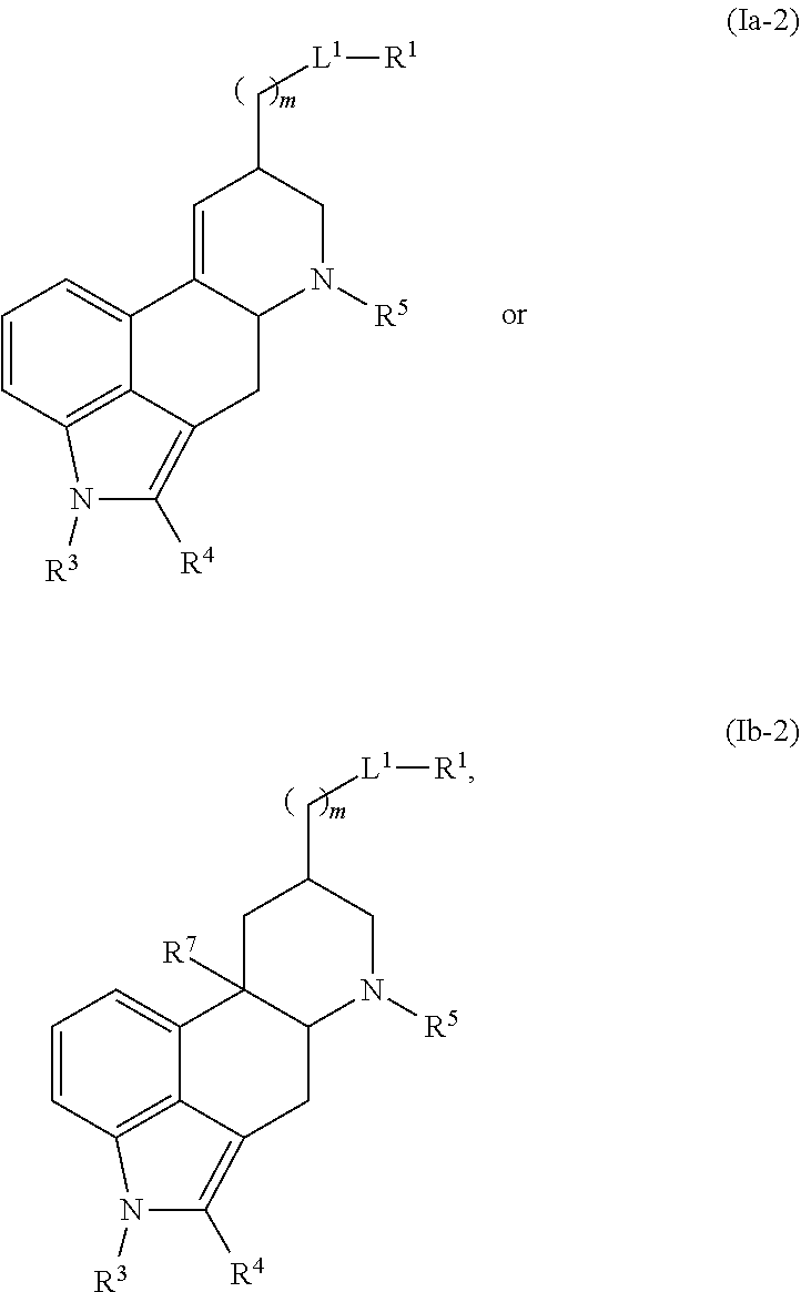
C12=C3C(=CC=C1)C1([R7])C(CC3=C([R4])N2[R3])N([R5])CC(C[L1][R1])C1.C12=C3C(=CC=C1)C1=CC(C[L1][R1])CN([R5])C1CC3=C([R4])N2[R3]
